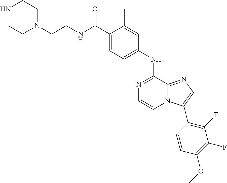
C1(C(NCCN2CCNCC2)=O)=CC=C(NC2=NC=CN3C2=NC=C3C2=C(F)C(F)=C(OC)C=C2)C=C1C
